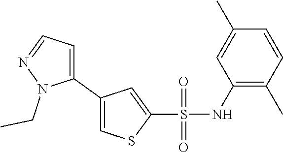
C1=C(C)C=CC(C)=C1NS(C1=CC(C2=CC=NN2CC)=CS1)(=O)=O
